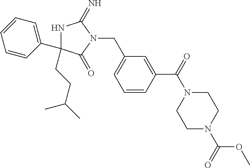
N1C(CCC(C)C)(C2=CC=CC=C2)C(=O)N(CC2=CC=CC(C(=O)N3CCN(C(=O)OC)CC3)=C2)C1=N
